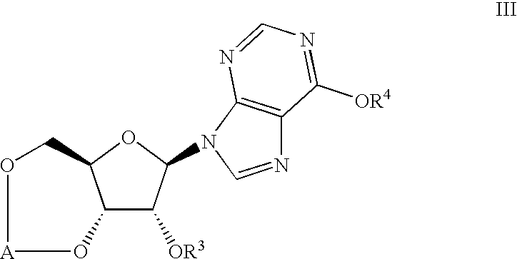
O1CC2C(C([OR3])C(N3C4=C(N=C3)C([OR4])=NC=N4)O2)O[A]1
